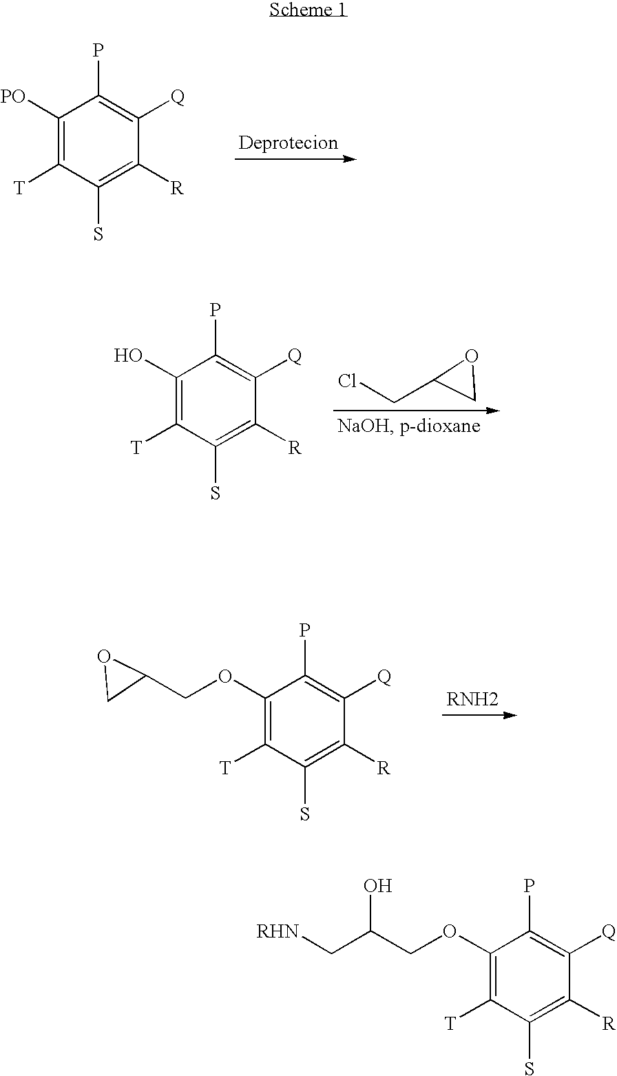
C1([PO])=C([T])C(S)=C([R])C([Q])=C1P.ClCC1CO1.C1(O)=C([T])C(S)=C([R])C([Q])=C1P.C1(OCC2CO2)=C([T])C(S)=C([R])C([Q])=C1P.C1(OCC(C[RHN])O)=C([T])C(S)=C([R])C([Q])=C1P
